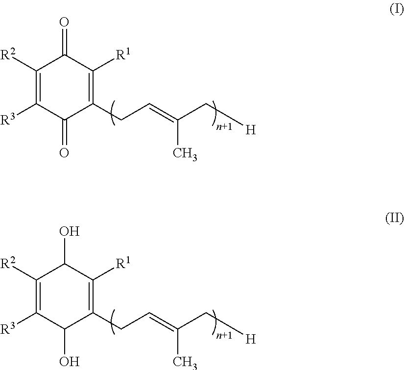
C1([R2])=C([R3])C(=O)C(CC=C(C)C[H])=C([R1])C1=O.C1([R2])=C([R3])C(O)C(CC=C(C)C[H])=C([R1])C1O
